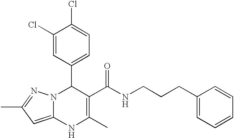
C1(Cl)=CC(C2N3C(=CC(C)=N3)NC(C)=C2C(NCCCC2=CC=CC=C2)=O)=CC=C1Cl
